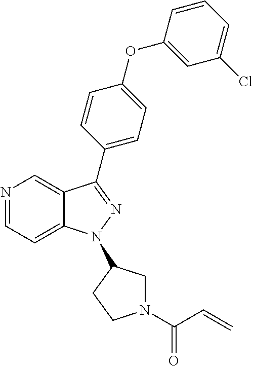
N1=CC=C2C(=C1)C(C1=CC=C(OC3=CC(Cl)=CC=C3)C=C1)=NN2C1CN(C(=O)C=C)CC1
